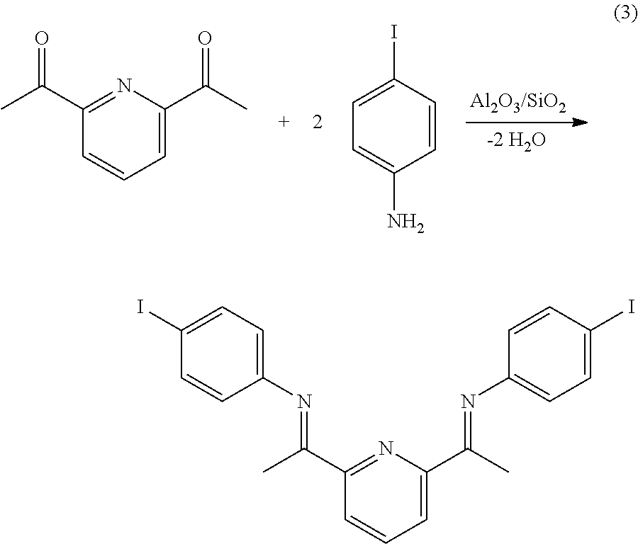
C1=C(C(C)=O)N=C(C(C)=O)C=C1.C1=CC(I)=CC=C1N.C1=C(C(C)=NC2=CC=C(I)C=C2)N=C(C(C)=NC2=CC=C(I)C=C2)C=C1
